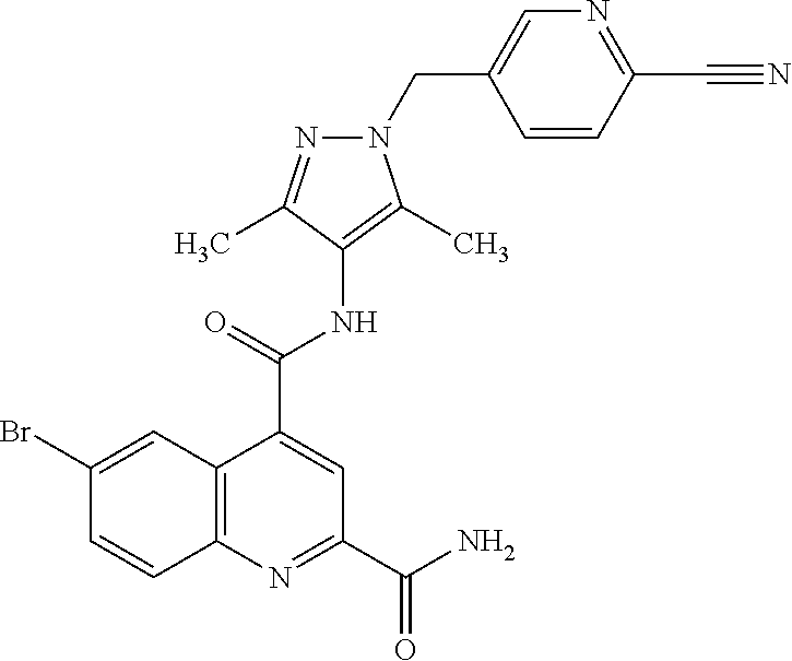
C12=C(N=C(C(=O)N)C=C1C(=O)NC1=C(C)N(CC3=CN=C(C#N)C=C3)N=C1C)C=CC(Br)=C2
